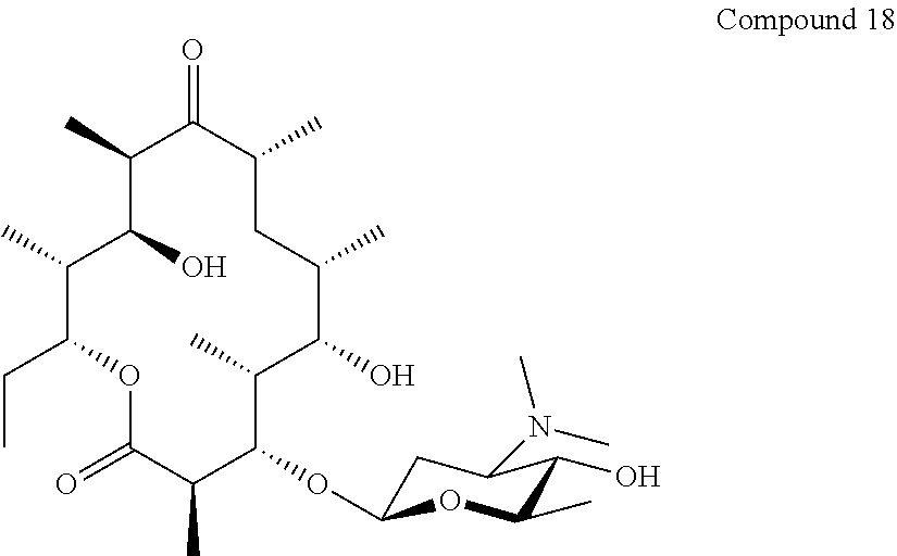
C1(=O)C(C)C(OC2CC(N(C)C)C(O)C(C)O2)C(C)C(O)C(C)CC(C)C(=O)C(C)C(O)C(C)C(CC)O1
